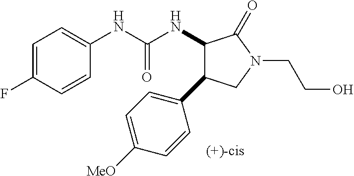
N(C(NC1C(C2=CC=C([MeO])C=C2)CN(CCO)C1=O)=O)C1=CC=C(F)C=C1
